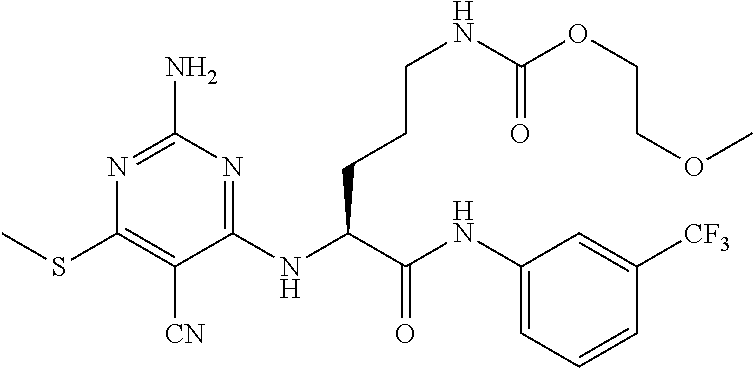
C1(NC(C(NC2=CC=CC([CF3])=C2)=O)CCCNC(OCCOC)=O)=NC(N)=NC(SC)=C1[CN]
